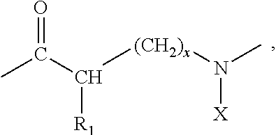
CC(C([R1])[(CH2)x]N(C)[X])=O
